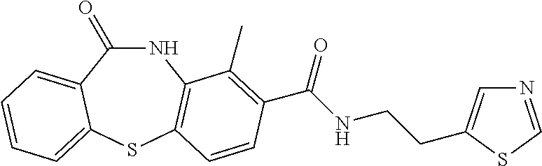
C1(=O)NC2=C(SC3=CC=CC=C13)C=CC(C(NCCC1=CN=CS1)=O)=C2C
